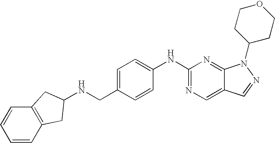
C1=CC(CNC2CC3=C(C=CC=C3)C2)=CC=C1NC1=NC=C2C(=N1)N(C1CCOCC1)N=C2
